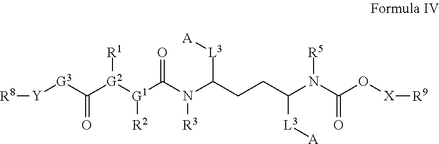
[Y]([G3]C([G2]([G1](C(N(C(CCC(N(C(O[X][R9])=O)[R5])[L3][A])[L3][A])[R3])=O)[R2])[R1])=O)[R8]
